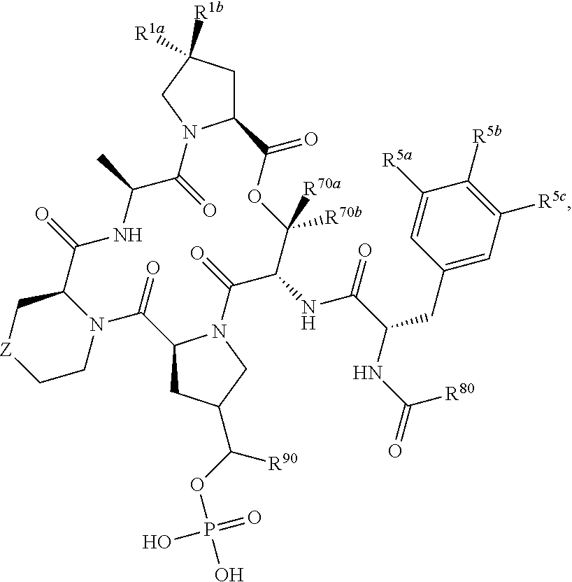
C12CC([R1a])([R1b])CN1C(=O)C(C)NC(=O)C1N(CC[Z]C1)C(=O)C1CC(C(OP(O)(=O)O)[R90])CN1C(=O)C(NC(C(NC(=O)[R80])CC1=CC([R5c])=C([R5b])C([R5a])=C1)=O)C([R70b])([R70a])OC2=O
